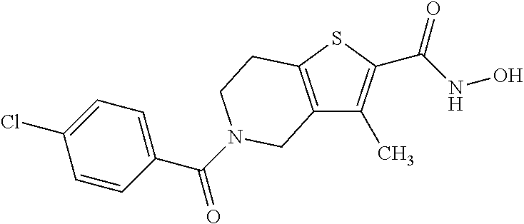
C12=C(SC(C(NO)=O)=C1C)CCN(C(=O)C1=CC=C(Cl)C=C1)C2
